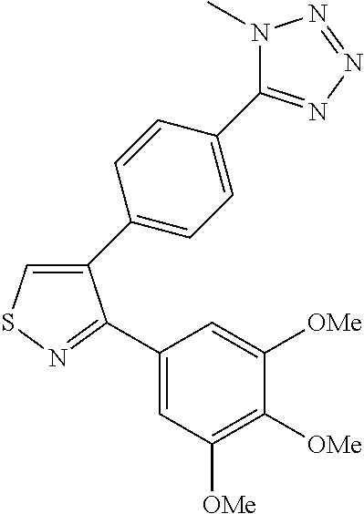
C1(C2=CC=C(C3=NN=NN3C)C=C2)=CSN=C1C1=CC([OMe])=C([OMe])C([OMe])=C1
